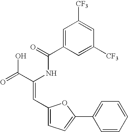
C1(C(=O)NC(C(=O)O)=CC2=CC=C(C3=CC=CC=C3)O2)=CC([CF3])=CC([CF3])=C1
